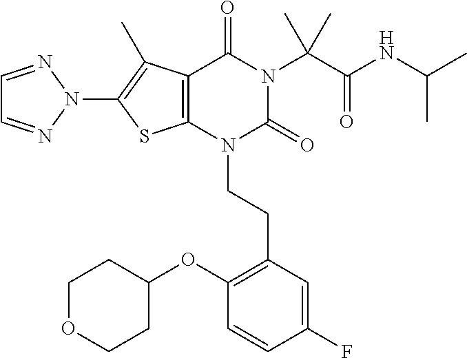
C12=C(N(CCC3=C(OC4CCOCC4)C=CC(F)=C3)C(=O)N(C(C(NC(C)C)=O)(C)C)C1=O)SC(N1N=CC=N1)=C2C
